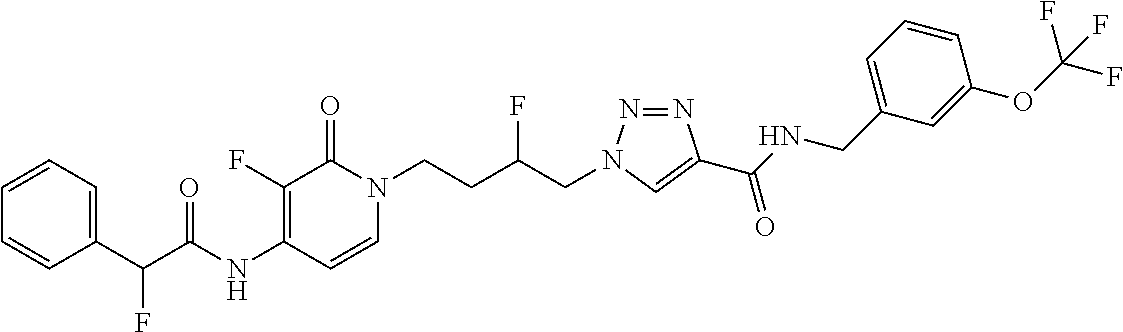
N(C1=C(F)C(=O)N(CCC(CN2N=NC(C(NCC3=CC=CC(OC(F)(F)F)=C3)=O)=C2)F)C=C1)C(=O)C(C1=CC=CC=C1)F
